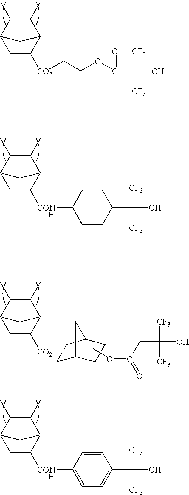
C1(C)C(C)C2CC([CO2]CCOC(=O)C([CF3])(O)[CF3])C1C2.C1(C)C(C)C2CC([CON     H]C3CCC(C([CF3])([CF3])O)CC3)C1C2.C1(C)C(C)C2CC([CON     H]C3=CC=C(C([CF3])([CF3])O)C=C3)C1C2.C1(C)C(C)C2CC([CO2]C)C1C2.C1C2CCC(C1)C2.COC(=O)CC([CF3])([CF3])O
